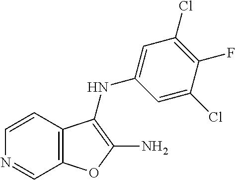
C12=C(C=CN=C1)C(NC1=CC(Cl)=C(F)C(Cl)=C1)=C(N)O2
